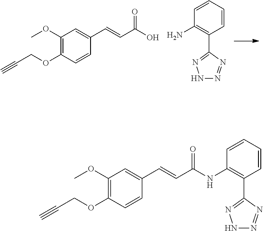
C1(OC)=C(OCC#C)C=CC(C=CC(O)=O)=C1.C1=CC=CC(C2=NNN=N2)=C1N.C1(OC)=C(OCC#C)C=CC(C=CC(=O)NC2=C(C3=NNN=N3)C=CC=C2)=C1
